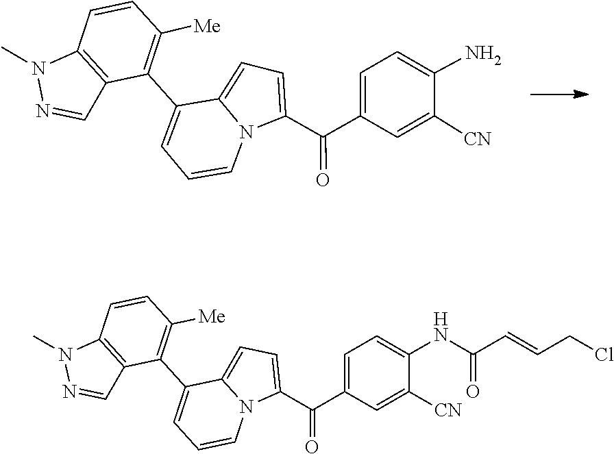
N1(C)N=CC2=C1C=CC([Me])=C2C1=CC=CN2C1=CC=C2C(C1=CC=C(N)C([CN])=C1)=O.N1=CC2=C(N1C)C=CC([Me])=C2C1=CC=CN2C1=CC=C2C(C1=CC=C(NC(C=CCCl)=O)C([CN])=C1)=O
